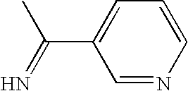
C1=CN=CC(C(C)=N)=C1
